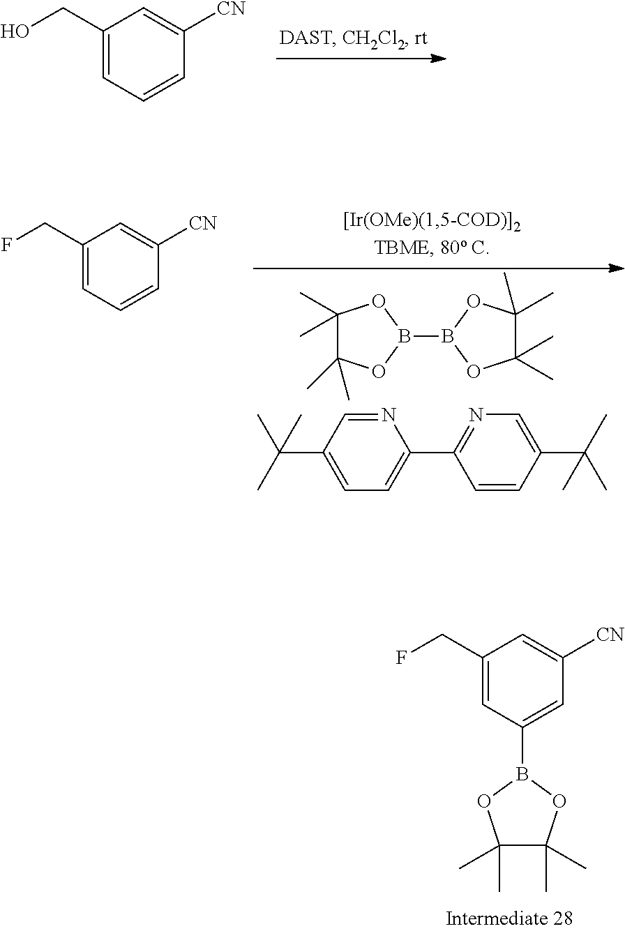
C1(CO)=CC=CC([CN])=C1.C1(C)(C)C(C)(C)OB(B2OC(C)(C)C(C)(C)O2)O1.N1=CC(C(C)(C)C)=CC=C1C1=NC=C(C(C)(C)C)C=C1.C1(CF)=CC=CC([CN])=C1.C1(CF)=CC(B2OC(C)(C)C(C)(C)O2)=CC([CN])=C1
